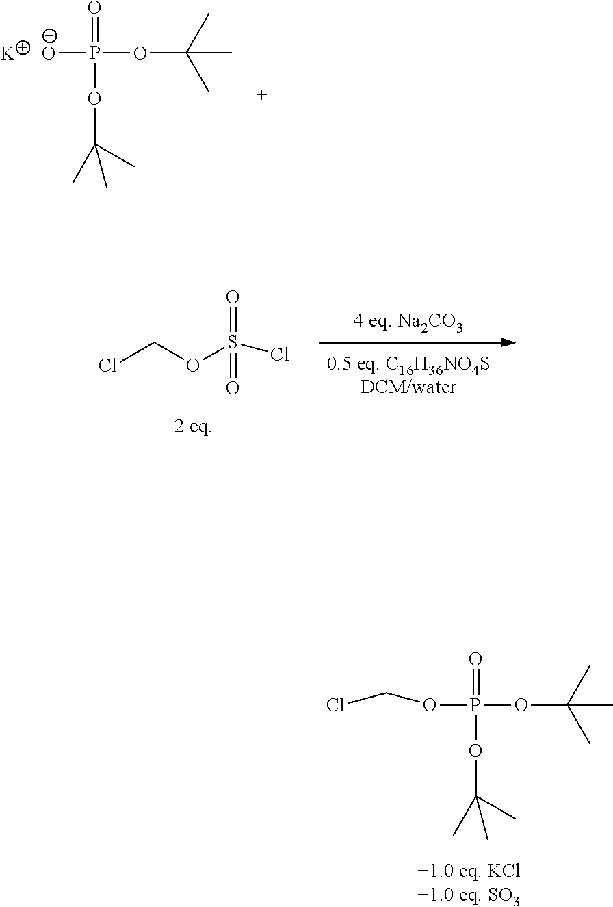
ClCOP(OC(C)(C)C)(=O)OC(C)(C)C.[O-]P(OC(C)(C)C)(=O)OC(C)(C)C.[K].ClCOS(Cl)(=O)=O
